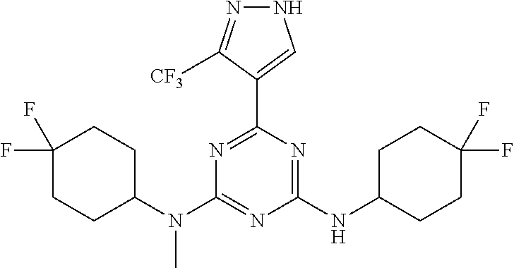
N1N=C([CF3])C(C2=NC(N(C3CCC(F)(F)CC3)C)=NC(NC3CCC(F)(F)CC3)=N2)=C1
